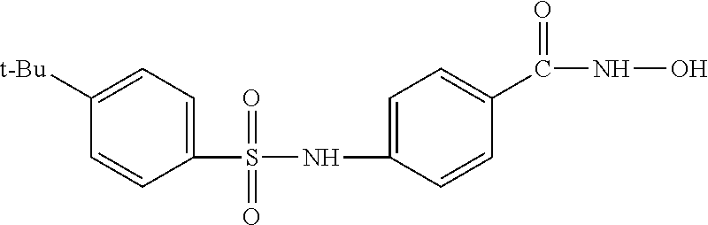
C1([t-Bu])=CC=C(S(=O)(=O)NC2=CC=C(C(NO)=O)C=C2)C=C1
